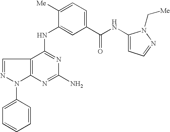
C12=C(C(NC3=CC(C(NC4=CC=NN4C[Me])=O)=CC=C3[Me])=NC(N)=N1)C=NN2C1=CC=CC=C1
